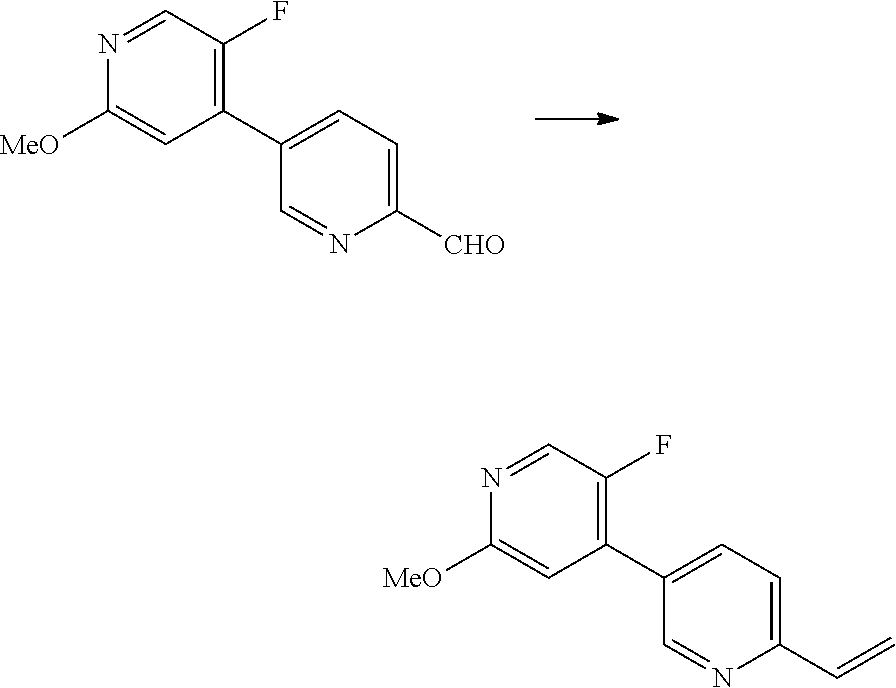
C1(C2=CC=C([CHO])N=C2)=C(F)C=NC([MeO])=C1.C1(C2=CC=C(C=C)N=C2)=C(F)C=NC([MeO])=C1
